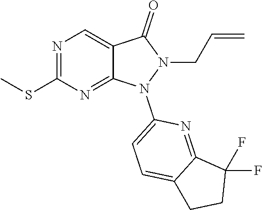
N1(C2=CC=C3CCC(F)(F)C3=N2)N(CC=C)C(=O)C2=CN=C(SC)N=C12
